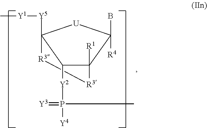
[R4]C1(B)C2([R1])[R3][R3]C([Y5][Y1]C)([U]1)C2[Y2]P(C)([Y4])=[Y3]
